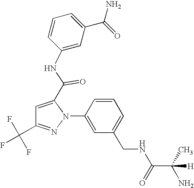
C1=CC(N2C(C(=O)NC3=CC(C(=O)N)=CC=C3)=CC(C(F)(F)F)=N2)=CC(CNC(C(C)(N)[H])=O)=C1
